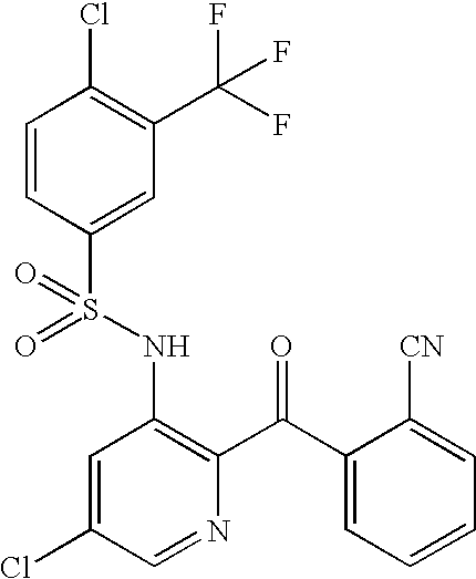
C1=CC(S(NC2=C(C(C3=CC=CC=C3[CN])=O)N=CC(Cl)=C2)(=O)=O)=CC(C(F)(F)F)=C1Cl
